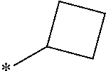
C1(*)CCC1
